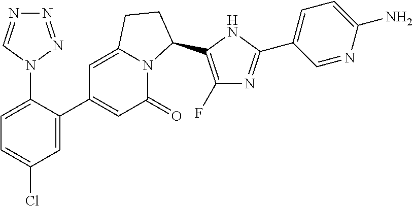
N1(C2=CC=C(Cl)C=C2C2=CC(=O)N3C(=C2)CCC3C2=C(F)N=C(C3=CC=C(N)N=C3)N2)N=NN=C1
